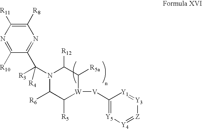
C1([R6])C([R5])[W]([V]C2=[Y5][Y4]=[Z][Y3]=[Y1]2)C([R5a])C([R12])N1C([R4])([R3])C1=NC([R8])=C([R11])N=C1[R10]
